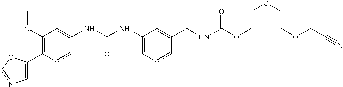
C1=C(C2=C(OC)C=C(NC(NC3=CC=CC(CNC(OC4C(OCC#N)COC4)=O)=C3)=O)C=C2)OC=N1
